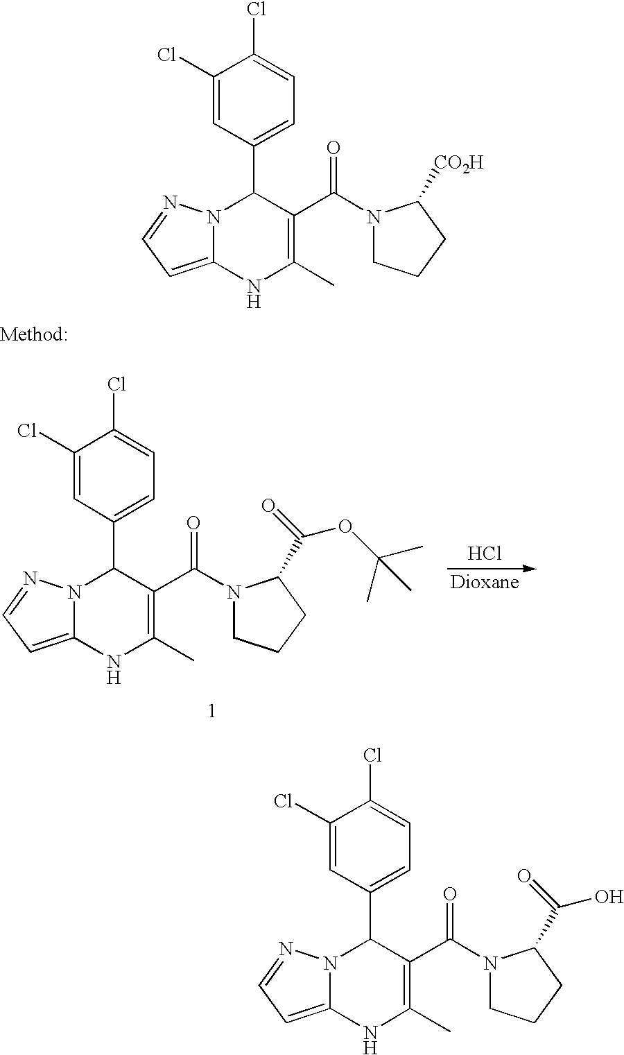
N12C(=CC=N1)NC(C)=C(C(N1CCCC1C(=O)OC(C)(C)C)=O)C2C1=CC=C(Cl)C(Cl)=C1.Cl.N12C(=CC=N1)NC(C)=C(C(N1CCCC1[CO2H])=O)C2C1=CC=C(Cl)C(Cl)=C1.N12C(=CC=N1)NC(C)=C(C(N1CCCC1C(=O)O)=O)C2C1=CC=C(Cl)C(Cl)=C1
